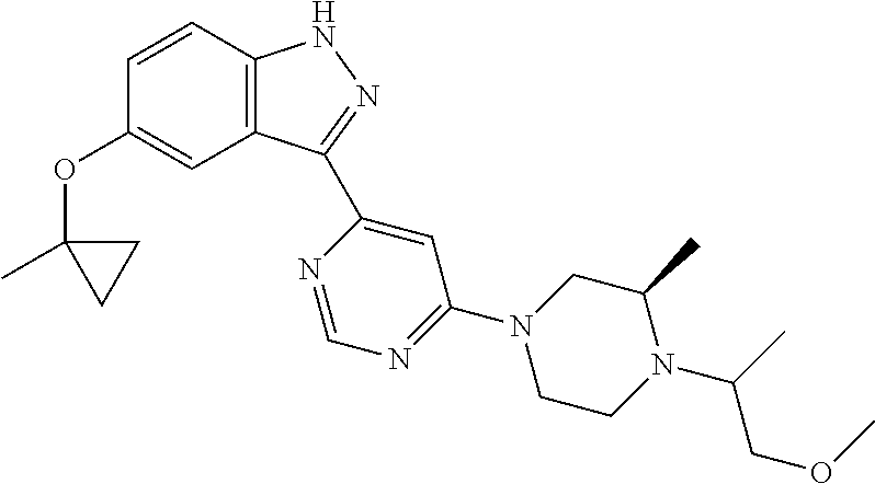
C1=CC2=C(C=C1OC1(C)CC1)C(C1=CC(N3CCN(C(COC)C)C(C)C3)=NC=N1)=NN2
